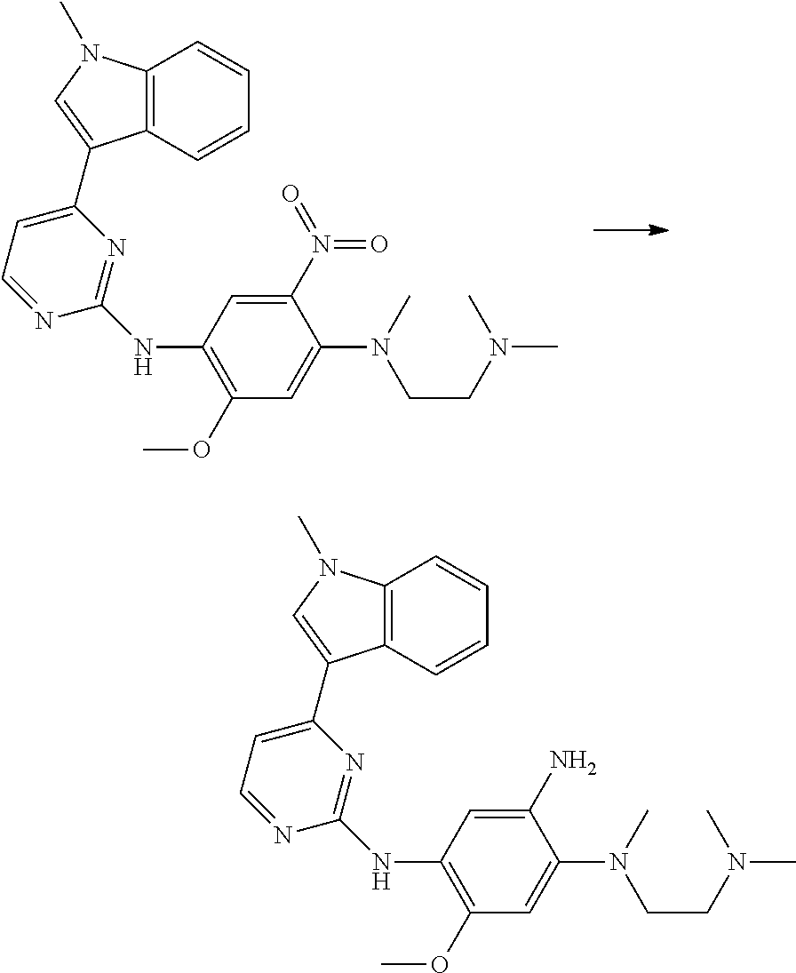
C12=C(N(C)C=C1C1=CC=NC(NC3=C(OC)C=C(N(CCN(C)C)C)C(N(=O)=O)=C3)=N1)C=CC=C2.C12=C(N(C)C=C1C1=CC=NC(NC3=C(OC)C=C(N(CCN(C)C)C)C(N)=C3)=N1)C=CC=C2
